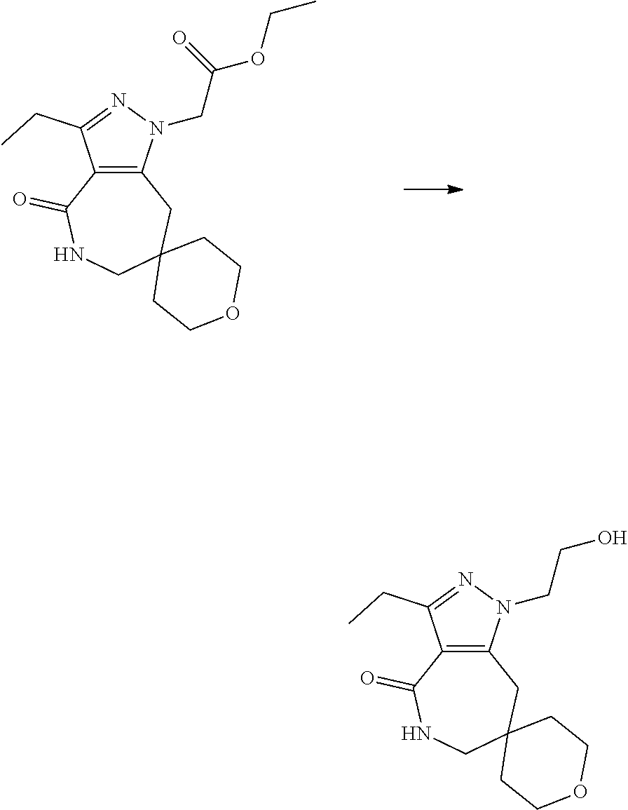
C12=C(C(CC)=NN1CC(OCC)=O)C(=O)NCC1(C2)CCOCC1.C12=C(C(CC)=NN1CCO)C(=O)NCC1(C2)CCOCC1
